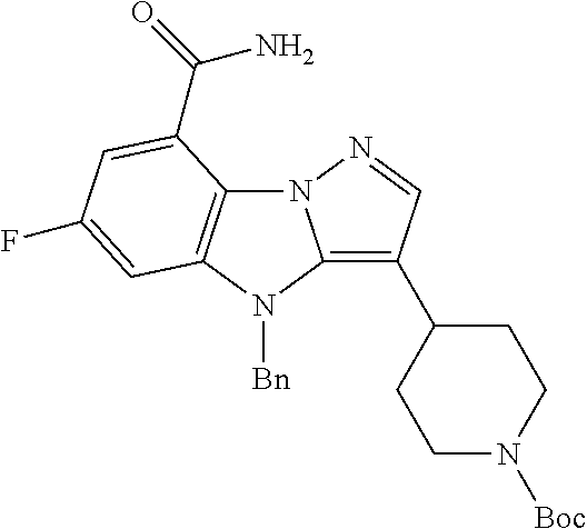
N12C3=C(N([Bn])C1=C(C1CCN([Boc])CC1)C=N2)C=C(F)C=C3C(=O)N
